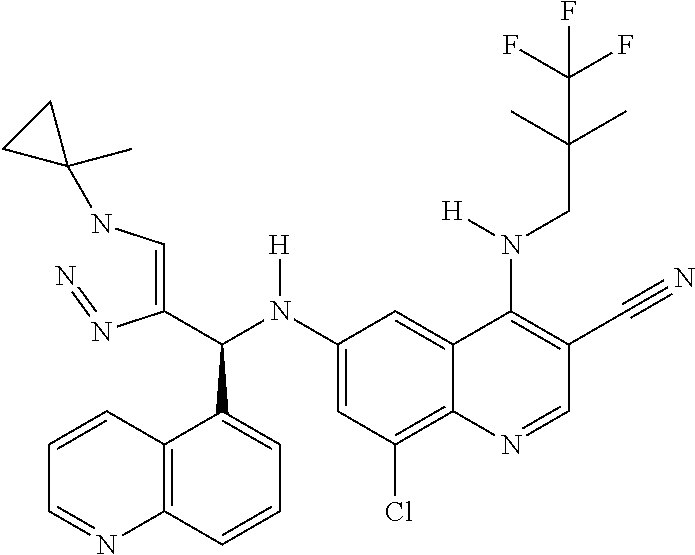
C1(N(C(C(=CNC2(C)CC2)N=N)C2=CC=CC3=C2C=CC=N3)[H])=CC(Cl)=C2C(=C1)C(N(CC(C)(C)C(F)(F)F)[H])=C(C#N)C=N2
